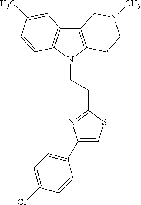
C12=C(N(CCC3=NC(C4=CC=C(Cl)C=C4)=CS3)C3=C1C=C(C)C=C3)CCN(C)C2
